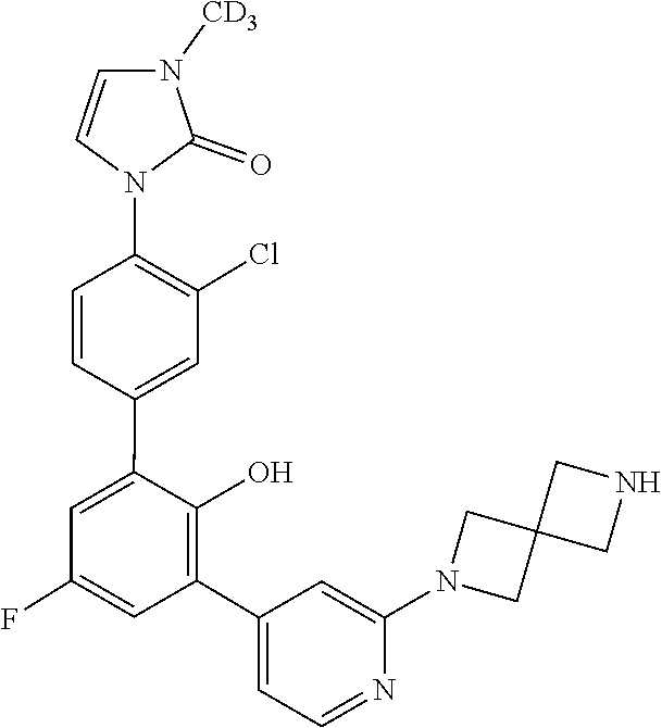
C12(CN(C3=CC(C4=C(O)C(C5=CC(Cl)=C(N6C=CN([CD3])C6=O)C=C5)=CC(F)=C4)=CC=N3)C1)CNC2
